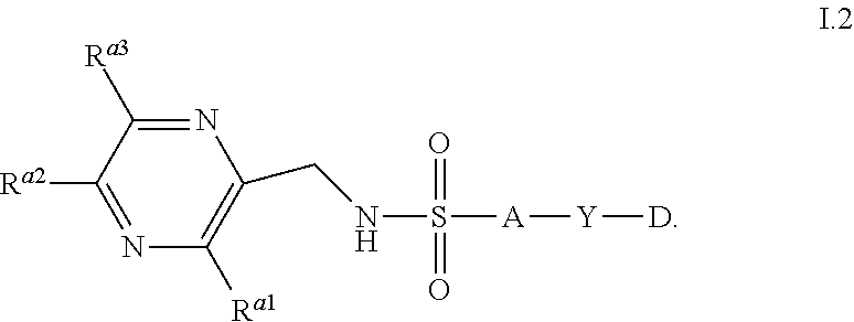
N1=C([Ra3])C([Ra2])=NC([Ra1])=C1CNS(=O)(=O)[A][Y][D]
